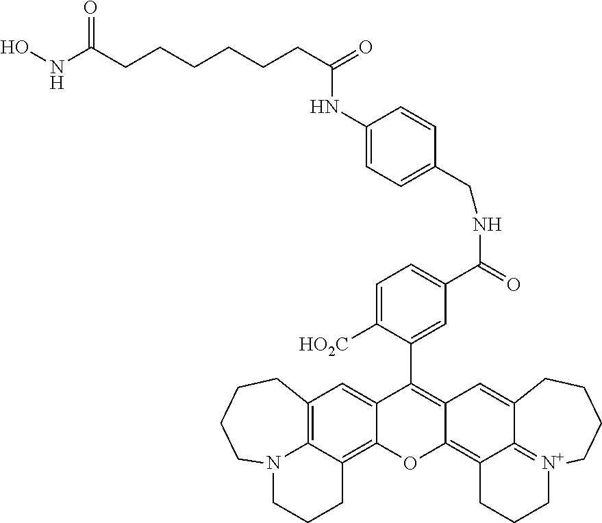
ONC(CCCCCCC(=O)NC1=CC=C(CNC(=O)C2=CC=C([HO2C])C(C3=C4C(=C5C6=[N+](CCC5)CCCCC6=C4)OC4=C5C6=C(C=C34)CCCCN6CCC5)=C2)C=C1)=O
